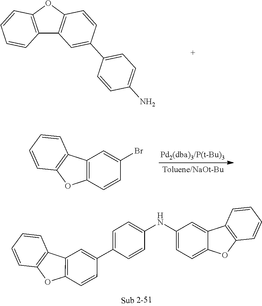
C12=C(C=CC(Br)=C1)OC1=C2C=CC=C1.C12=C(C=CC(C3=CC=C(NC4=CC=C5C(=C4)C4=C(O5)C=CC=C4)C=C3)=C1)OC1=C2C=CC=C1.C12=C(OC3=C1C=C(C1=CC=C(N)C=C1)C=C3)C=CC=C2
